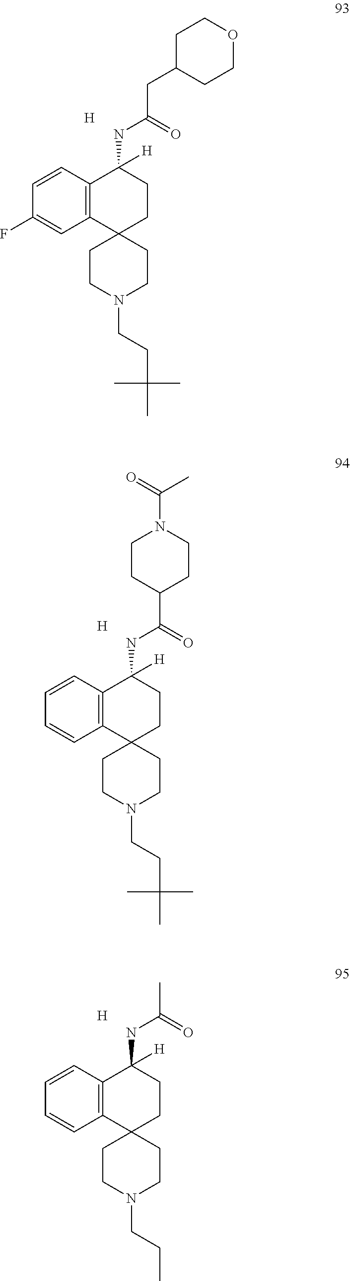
[H].C12=C(C=CC(F)=C1)C([H])(NC(CC1CCOCC1)=O)CCC21CCN(CCC(C)(C)C)CC1.[H].C12=C(C=CC=C1)C([H])(NC(C1CCN(C(C)=O)CC1)=O)CCC21CCN(CCC(C)(C)C)CC1.[H].C12=C(C=CC=C1)C([H])(NC(C)=O)CCC21CCN(CCC)CC1
